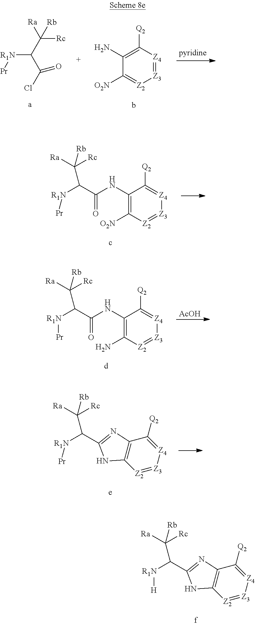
C1(N)=C([Q2])[Z4]=[Z3][Z2]=C1[O2N].[R1N](C(C([Ra])([Rc])[Rb])C(Cl)=O)[Pr].C1(NC(=O)C([R1N][Pr])C([Ra])([Rc])[Rb])=C([O2N])[Z2]=[Z3][Z4]=C1[Q2].C1(NC(=O)C([R1N][Pr])C([Ra])([Rc])[Rb])=C(N)[Z2]=[Z3][Z4]=C1[Q2].[AcOH].[Z3]1=[Z2]C2=C(C([Q2])=[Z4]1)N=C(C([R1N][Pr])C([Ra])([Rc])[Rb])N2.[Z3]1=[Z2]C2=C(C([Q2])=[Z4]1)N=C(C([R1N][H])C([Ra])([Rc])[Rb])N2
